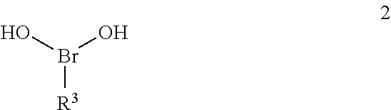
OBr(O)[R3]
